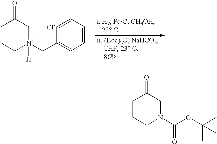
C1CC[N+](CC2=CC=CC=C2)([H])CC1=O.[Cl-].C1CCN(C(OC(C)(C)C)=O)CC1=O
